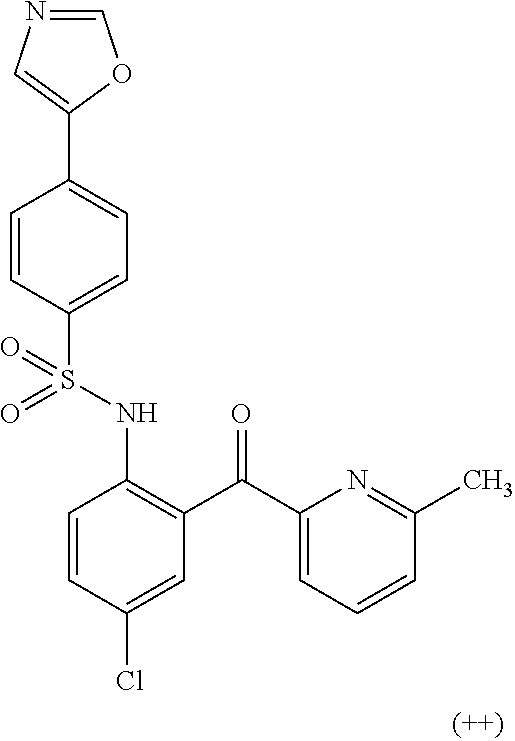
C1=CC(S(NC2=C(C(C3=CC=CC(C)=N3)=O)C=C(Cl)C=C2)(=O)=O)=CC=C1C1=CN=CO1
